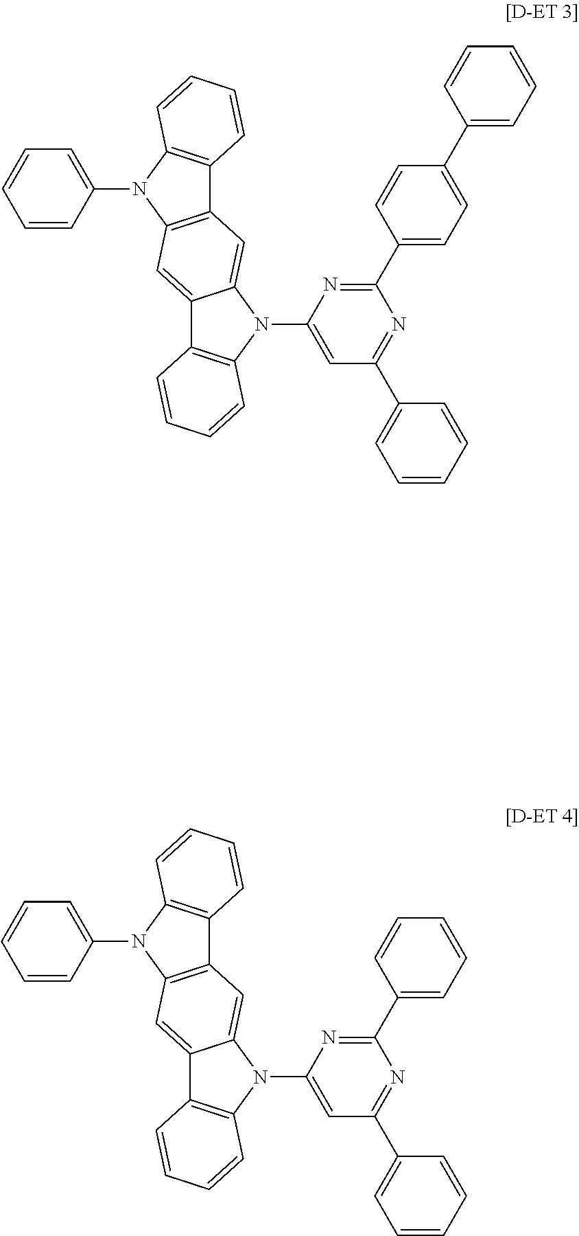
C1(N2C3=CC4=C(C=C3C3=C2C=CC=C3)N(C2=CC=CC=C2)C2=C4C=CC=C2)=CC(C2=CC=CC=C2)=NC(C2=CC=CC=C2)=N1.N1=C(C2=CC=C(C3=CC=CC=C3)C=C2)N=C(C2=CC=CC=C2)C=C1N1C2=CC3=C(C=C2C2=C1C=CC=C2)N(C1=CC=CC=C1)C1=C3C=CC=C1
